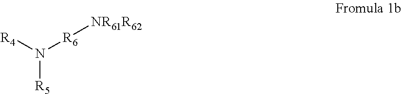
N([R5])([R6][NR61R62])[R4]
